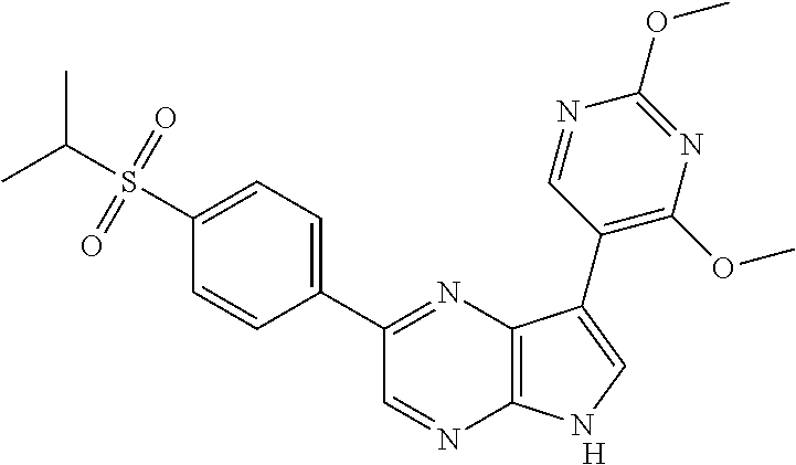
C1(C2=NC3=C(N=C2)NC=C3C2=C(OC)N=C(OC)N=C2)=CC=C(S(C(C)C)(=O)=O)C=C1.[H]
